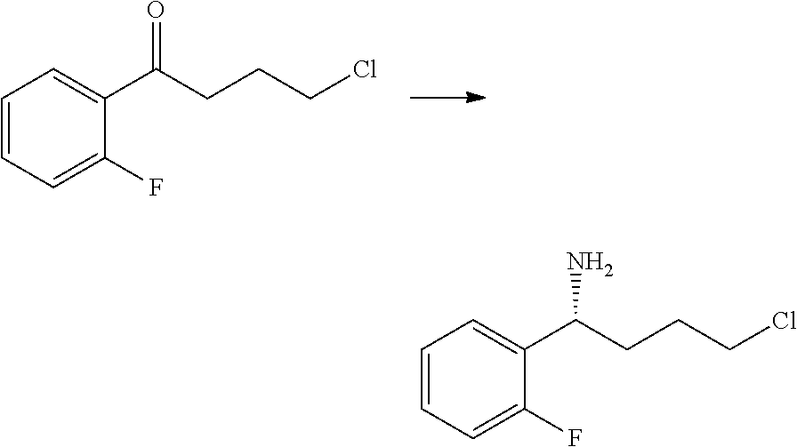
C1=CC=C(F)C(C(CCCCl)=O)=C1.C1=CC=C(F)C(C(CCCCl)N)=C1
